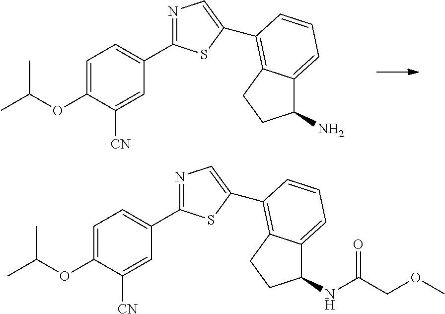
O(C1=CC=C(C2=NC=C(C3=C4C(=CC=C3)C(N)CC4)S2)C=C1[CN])C(C)C.O(C1=CC=C(C2=NC=C(C3=C4C(=CC=C3)C(NC(COC)=O)CC4)S2)C=C1[CN])C(C)C
